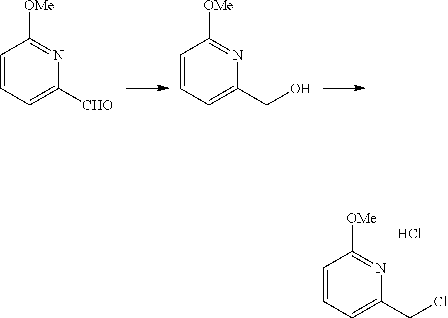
C1=CC=C([CHO])N=C1[OMe].C1=CC=C(CO)N=C1[OMe].C1=CC=C(CCl)N=C1[OMe].Cl
